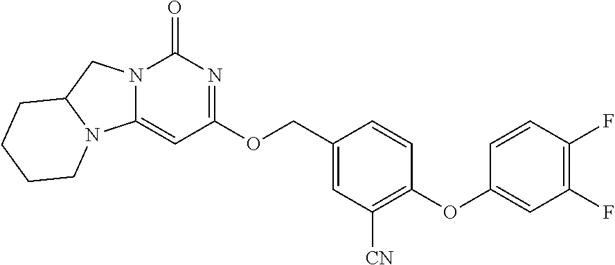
C1(OC2=CC(F)=C(F)C=C2)=C([CN])C=C(COC2=NC(=O)N3C(=C2)N2C(C3)CCCC2)C=C1
